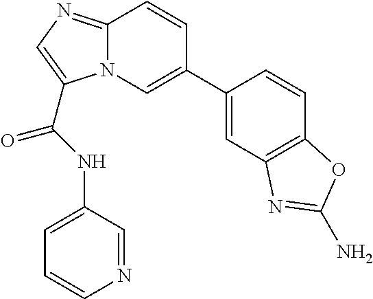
C1=C(C2=CN3C(=NC=C3C(=O)NC3=CC=CN=C3)C=C2)C=CC2=C1N=C(N)O2
